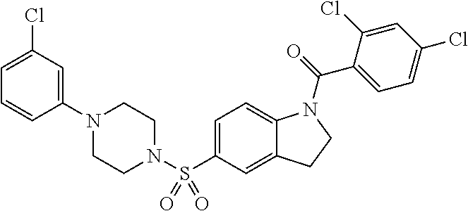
C1(N2CCN(S(C3=CC=C4C(=C3)CCN4C(=O)C3=CC=C(Cl)C=C3Cl)(=O)=O)CC2)=CC(Cl)=CC=C1
